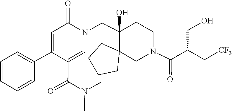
C1(C(N(C)C)=O)=CN(CC2(O)C3(CN(C(=O)C(C[CF3])CO)CC2)CCCC3)C(=O)C=C1C1=CC=CC=C1
